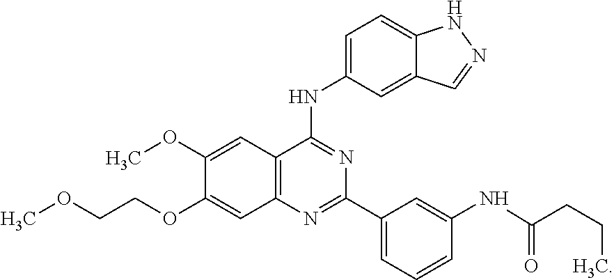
C12=C(N=C(C3=CC=CC(NC(=O)CCC)=C3)N=C1NC1=CC=C3C(=C1)C=NN3)C=C(OCCOC)C(OC)=C2
